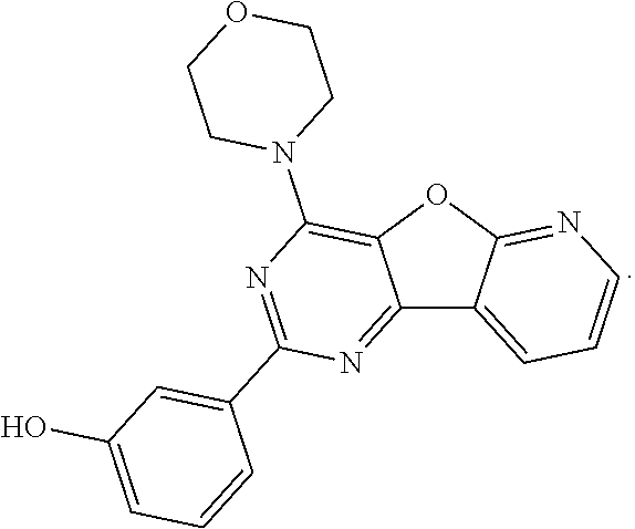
C12=NC(C3=CC(O)=CC=C3)=NC(N3CCOCC3)=C1OC1=NC=CC=C21
